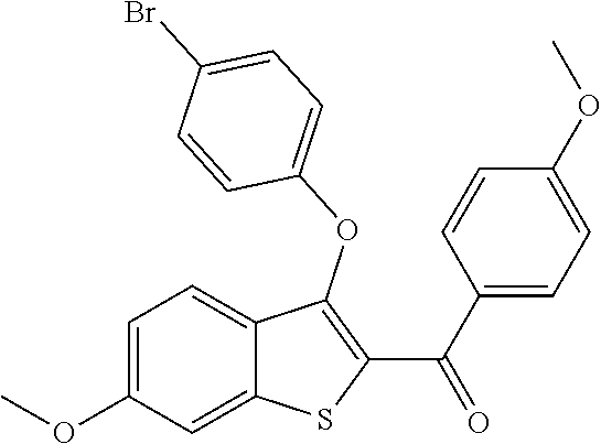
C1=C(OC)C=C2C(=C1)C(OC1=CC=C(Br)C=C1)=C(C(C1=CC=C(OC)C=C1)=O)S2
